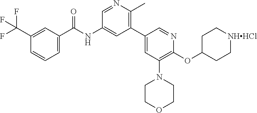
C1(C2=C(C)N=CC(NC(C3=CC=CC(C(F)(F)F)=C3)=O)=C2)=CC(N2CCOCC2)=C(OC2CC[NHHCl]CC2)N=C1
